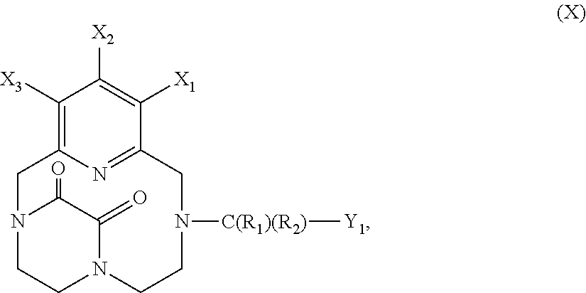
C1([X3])=C2N=C(C([X1])=C1[X2])CN([C(R1)(R2)][Y1])CCN1CCN(C2)C(=O)C1=O
